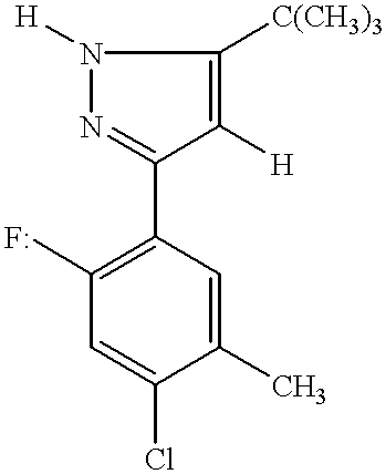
C1(C)=CC(C2=NN([H])C([C(CH3)3])=C2[H])=C(F)C=C1Cl
